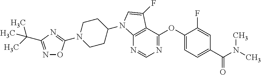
N1=CN=C(OC2=CC=C(C(=O)N(C)C)C=C2F)C2=C1N(C1CCN(C3=NC(C(C)(C)C)=NO3)CC1)C=C2F
